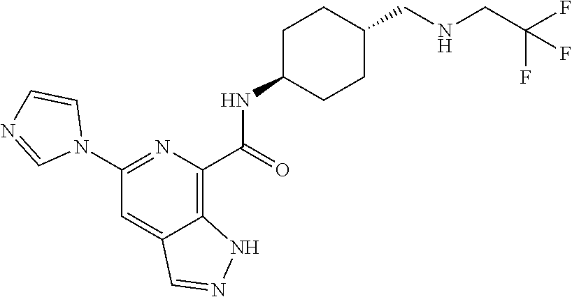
C1(N2C=CN=C2)=NC(C(=O)NC2CCC(CNCC(F)(F)F)CC2)=C2C(=C1)C=NN2
